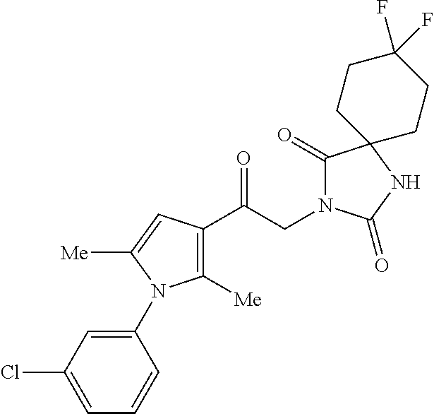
C1([Me])=C(C(CN2C(=O)C3(NC2=O)CCC(F)(F)CC3)=O)C=C([Me])N1C1=CC(Cl)=CC=C1
